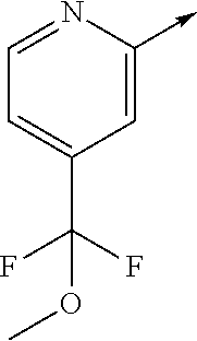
C1=NC(->C)=CC(C(F)(F)OC)=C1
